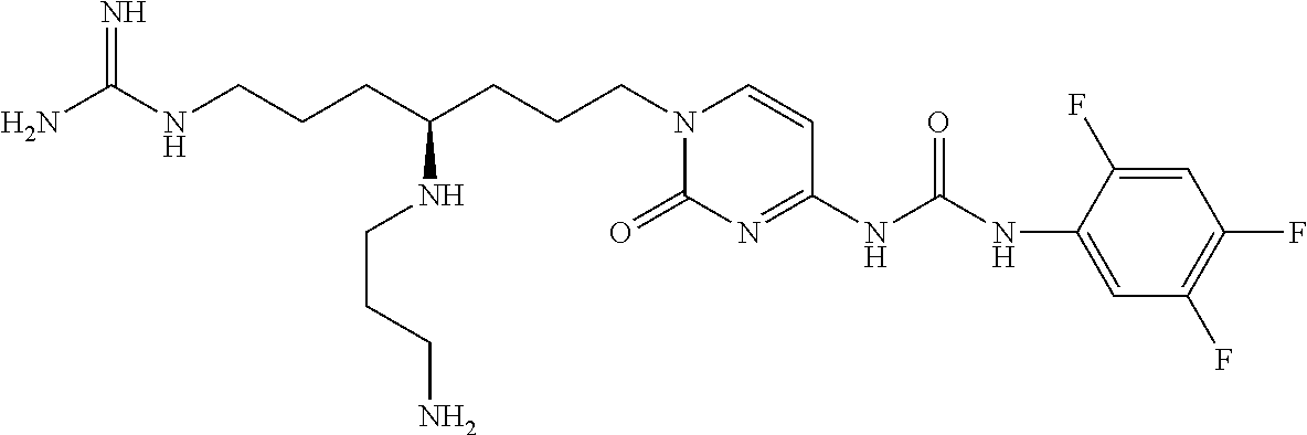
N1(CCCC(NCCCN)CCCNC(N)=N)C(=O)N=C(NC(NC2=CC(F)=C(F)C=C2F)=O)C=C1
